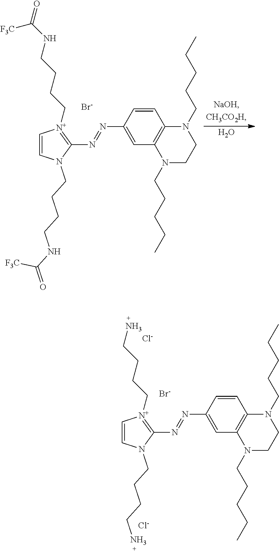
C1=CN(CCCCN)C(N=NC2=CC3=C(C=C2)N(CCCCC)CCN3CCCCC)=[N+]1CCCCN.[Br-].[Cl-].[Cl-].C1=CN(CCCCNC(=O)[F3C])C(N=NC2=CC3=C(C=C2)N(CCCCC)CCN3CCCCC)=[N+]1CCCCNC(=O)[F3C].[Br-].O
